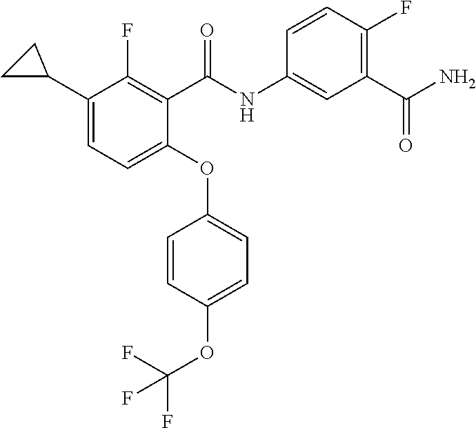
C1(C2CC2)=CC=C(OC2=CC=C(OC(F)(F)F)C=C2)C(C(=O)NC2=CC(C(N)=O)=C(F)C=C2)=C1F
